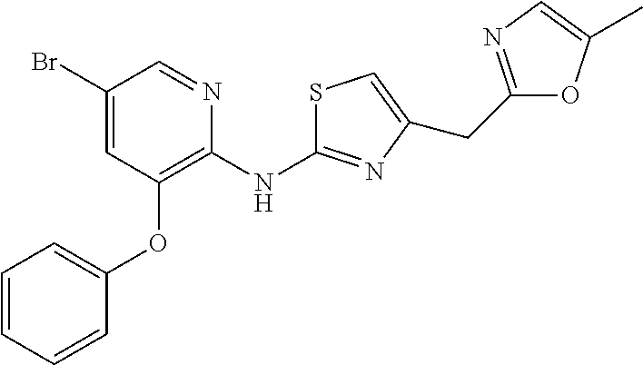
C1(Br)=CC(OC2=CC=CC=C2)=C(NC2=NC(CC3=NC=C(C)O3)=CS2)N=C1
